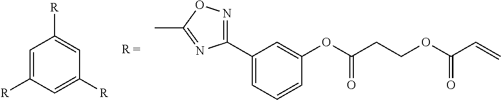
C1=C([R])C=C([R])C=C1[R].C1(C2=CC=CC(OC(=O)CCOC(C=C)=O)=C2)=NOC(C)=N1
